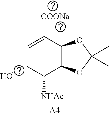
C1=C([COONa])C2C(C([NHAc])C1O)OC(C)(C)O2.[A4]
